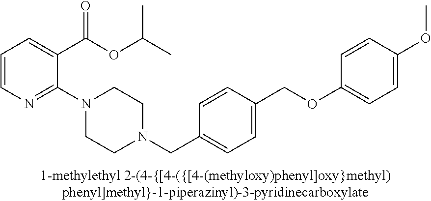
C1=CN=C(N2CCN(CC3=CC=C(COC4=CC=C(OC)C=C4)C=C3)CC2)C(C(OC(C)C)=O)=C1
